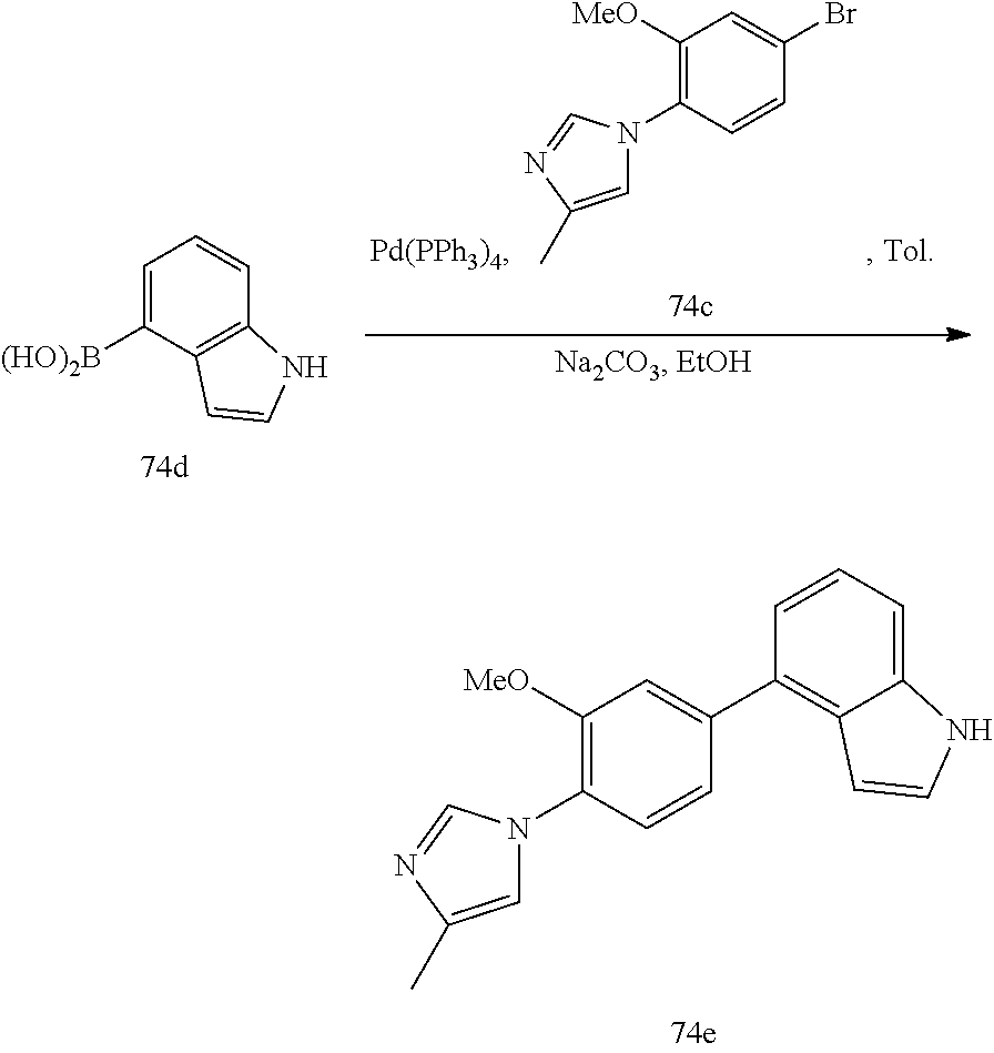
C1([MeO])=C(N2C=C(C)N=C2)C=CC(Br)=C1.C1=C([(HO)2B])C2=C(C=C1)NC=C2.C12=CC=CC(C3=CC([MeO])=C(N4C=C(C)N=C4)C=C3)=C1C=CN2
